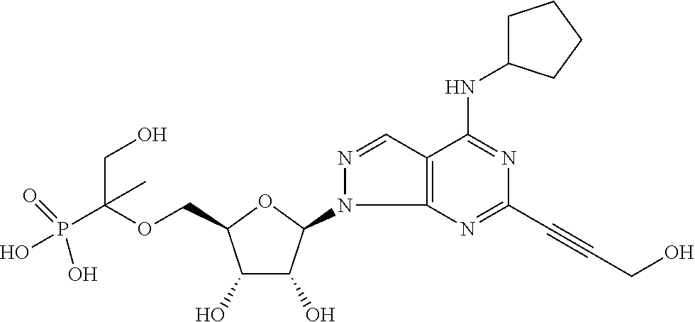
C(OCC1C(O)C(O)C(N2C3=C(C=N2)C(NC2CCCC2)=NC(C#CCO)=N3)O1)(P(O)(O)=O)(CO)C
